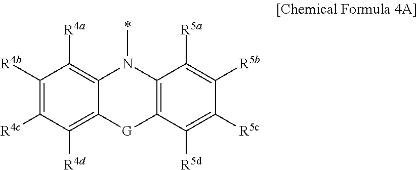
C12=C(C([R5d])=C([R5c])C([R5b])=C1[R5a])[G]C1=C([R4d])C([R4c])=C([R4b])C([R4a])=C1N2C
